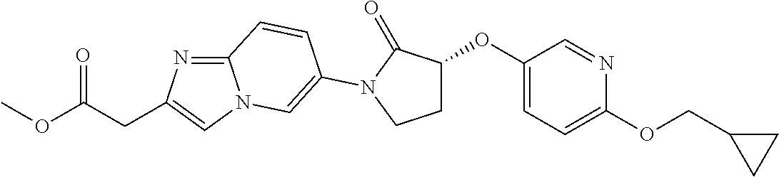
C12=NC(CC(=O)OC)=CN1C=C(N1C(=O)C(OC3=CC=C(OCC4CC4)N=C3)CC1)C=C2
